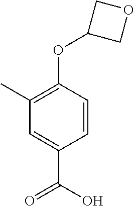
C1=C(C(=O)O)C=CC(OC2COC2)=C1C
